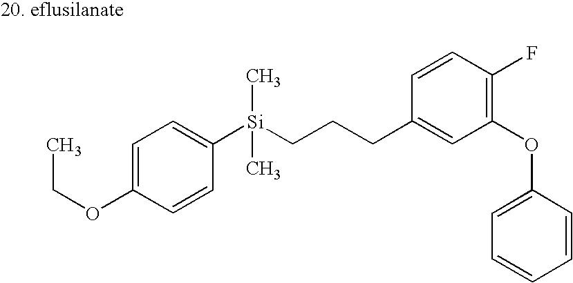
C(CCC1=CC(OC2=CC=CC=C2)=C(F)C=C1)[Si](C1=CC=C(OCC)C=C1)(C)C
